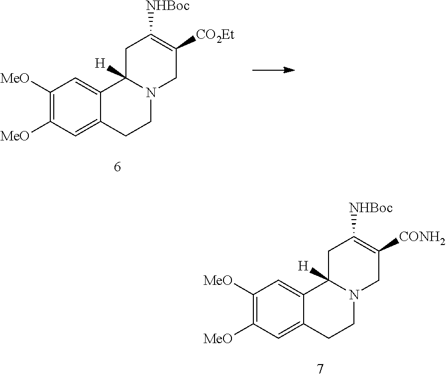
C1([MeO])=C([MeO])C=C2C(=C1)C1([H])N(CC2)CC([CONH2])=C([NHBoc])C1.C1([MeO])=C([MeO])C=C2C(=C1)C1([H])N(CC2)CC([CO2Et])=C([NHBoc])C1
